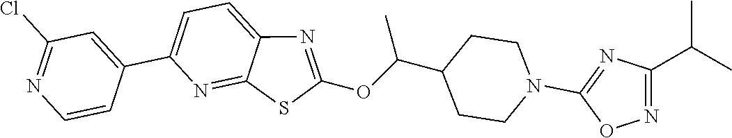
C1=C(C2=CC(Cl)=NC=C2)N=C2C(=C1)N=C(OC(C1CCN(C3=NC(C(C)C)=NO3)CC1)C)S2
